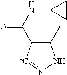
C1(C)=C(C(=O)NC2CC2)[*C]=NN1
